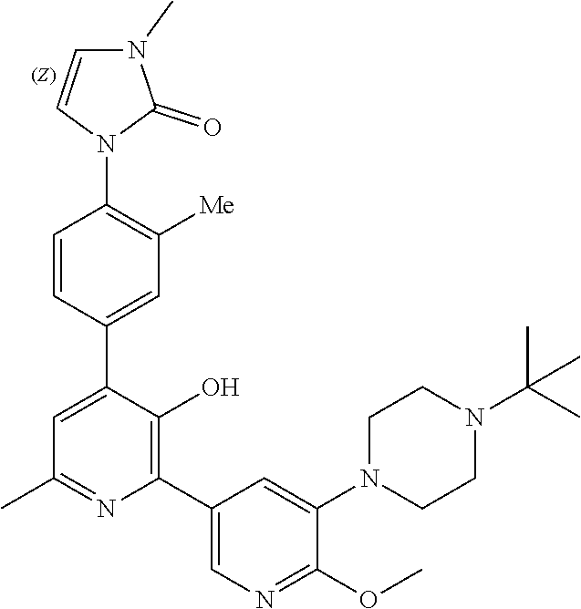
C1=CC(C2=CC(C)=NC(C3=CN=C(OC)C(N4CCN(C(C)(C)C)CC4)=C3)=C2O)=CC([Me])=C1N1C(=O)N(C)C=C1
